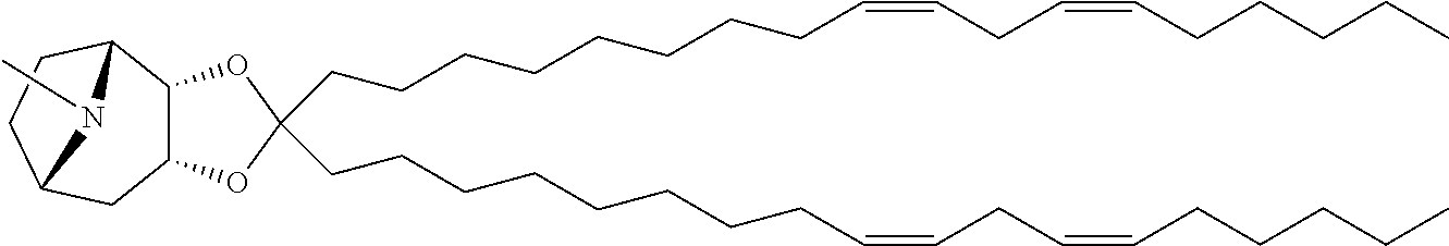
C12C(OC(CCCCCCCCC=CCC=CCCCCC)(CCCCCCCCC=CCC=CCCCCC)O1)C1CCC(C2)N1C
